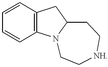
C1=CC2=C(C=C1)N1C(C2)CC[NH]CC1
